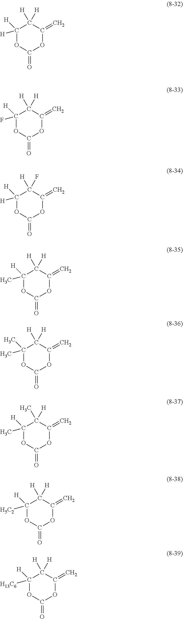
C1([H])([H])OC(=O)OC(=C)C1([H])[H].C1([H])(F)OC(=O)OC(=C)C1([H])[H].C1([H])([H])OC(=O)OC(=C)C1([H])F.C1([H])(C)OC(=O)OC(=C)C1([H])[H].C1(C)(C)OC(=O)OC(=C)C1([H])[H].C1([H])(C)OC(=O)OC(=C)C1(C)[H].C1([H])([H5C2])OC(=O)OC(=C)C1([H])[H].C1([H])([H13C6])OC(=O)OC(=C)C1([H])[H]
